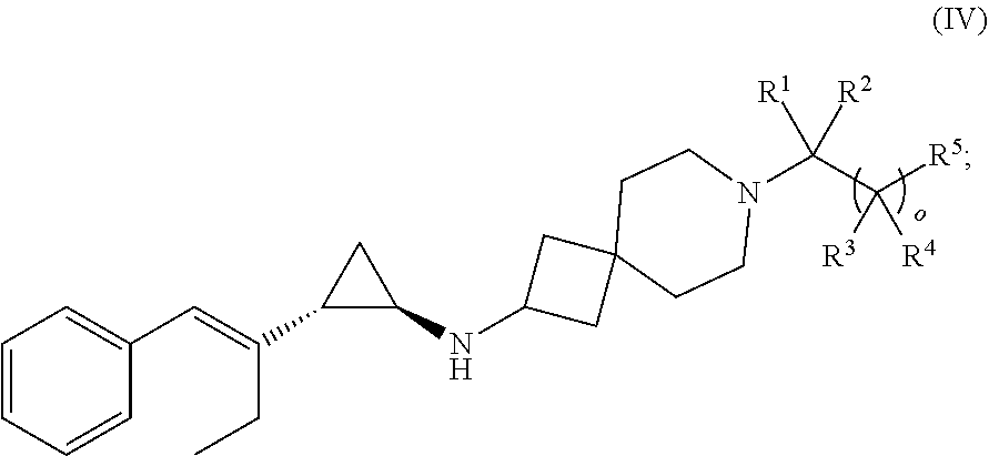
C1=CC=CC(C=C(CC)C2C(NC3CC4(C3)CCN(C(C([R5])([R3])[R4])([R1])[R2])CC4)C2)=C1
